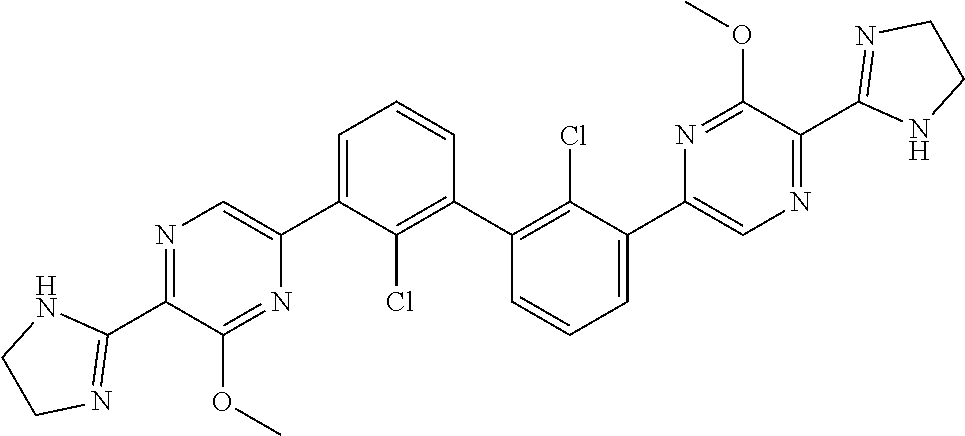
N1=C(C2=NCCN2)C(OC)=NC(C2=CC=CC(C3=C(Cl)C(C4=CN=C(C5=NCCN5)C(OC)=N4)=CC=C3)=C2Cl)=C1
